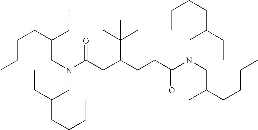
CCCCC(CN(C(CC(CCC(N(CC(CC)CCCC)CC(CC)CCCC)=O)C(C)(C)C)=O)CC(CC)CCCC)CC
